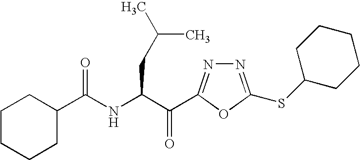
C(NC(C(=O)C1=NN=C(SC2CCCCC2)O1)CC(C)C)(=O)C1CCCCC1
